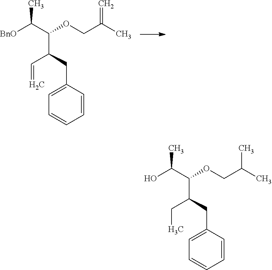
[BnO]C(C(OCC(C)=C)C(CC1=CC=CC=C1)C=C)C.OC(C(OCC(C)C)C(CC1=CC=CC=C1)CC)C
